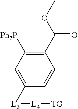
C1=C([L3][L4][TG])C=CC(C(OC)=O)=C1[Ph2P]
